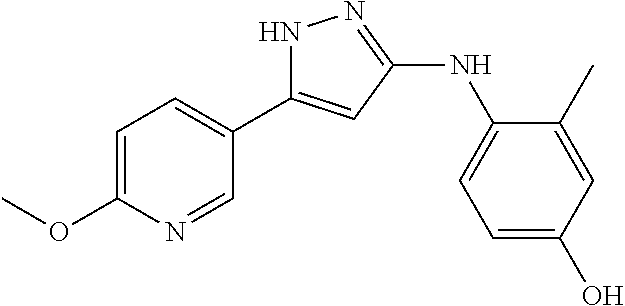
N1C(C2=CC=C(OC)N=C2)=CC(NC2=CC=C(O)C=C2C)=N1
